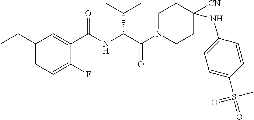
C1(CC)=CC=C(F)C(C(NC(C(=O)N2CCC([CN])(NC3=CC=C(S(C)(=O)=O)C=C3)CC2)C(C)C)=O)=C1
